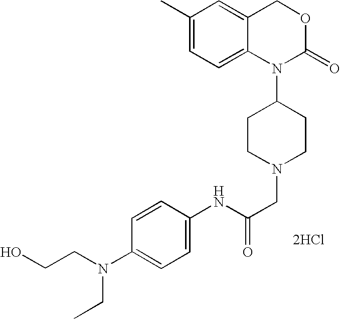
N(C(CN1CCC(N2C(=O)OCC3=CC(C)=CC=C23)CC1)=O)C1=CC=C(N(CCO)CC)C=C1.[2HCl]
